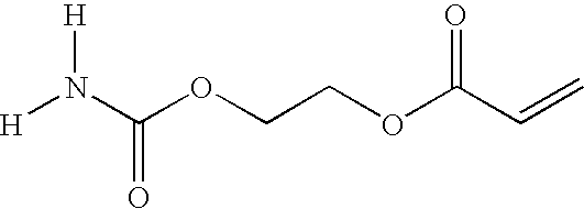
[H]N(C(OCCOC(C=C)=O)=O)[H]
